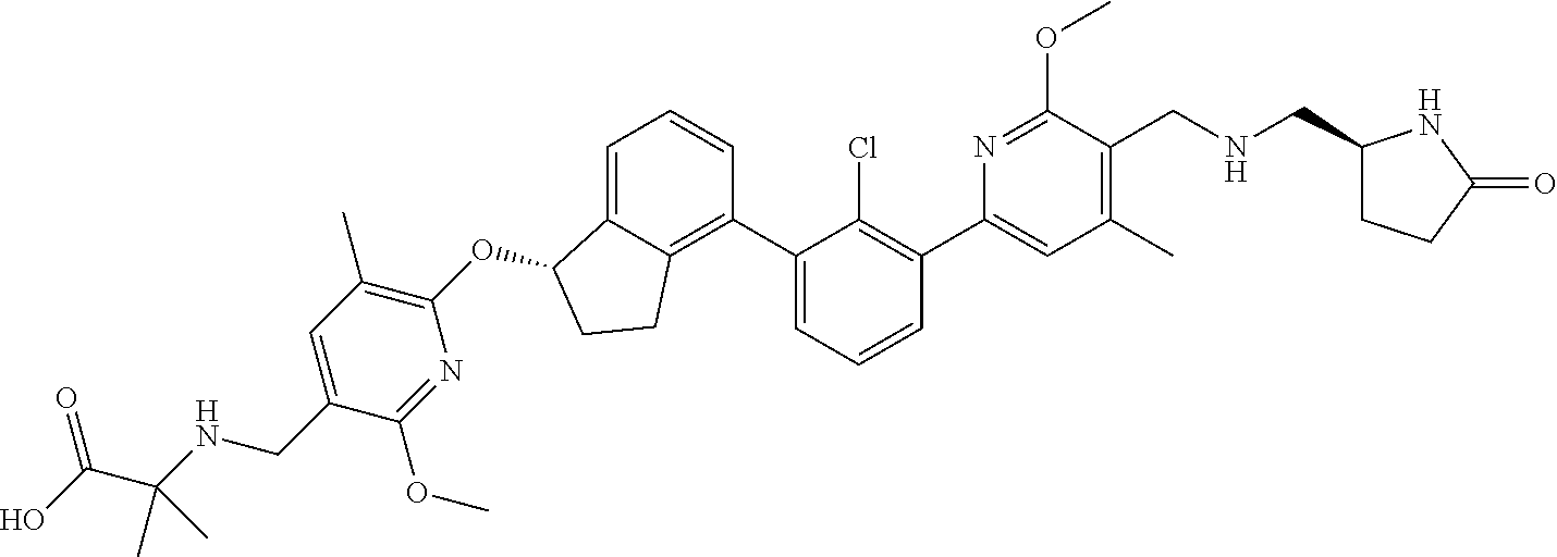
C1=C(C2=C(Cl)C(C3=C4C(=CC=C3)C(OC3=C(C)C=C(CNC(C(O)=O)(C)C)C(OC)=N3)CC4)=CC=C2)N=C(OC)C(CNCC2CCC(=O)N2)=C1C
